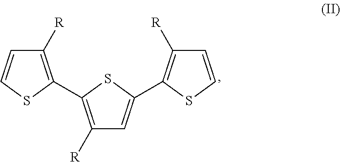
C1([R])=C(C2=C([R])C=C(C3=C([R])C=CS3)S2)SC=C1
